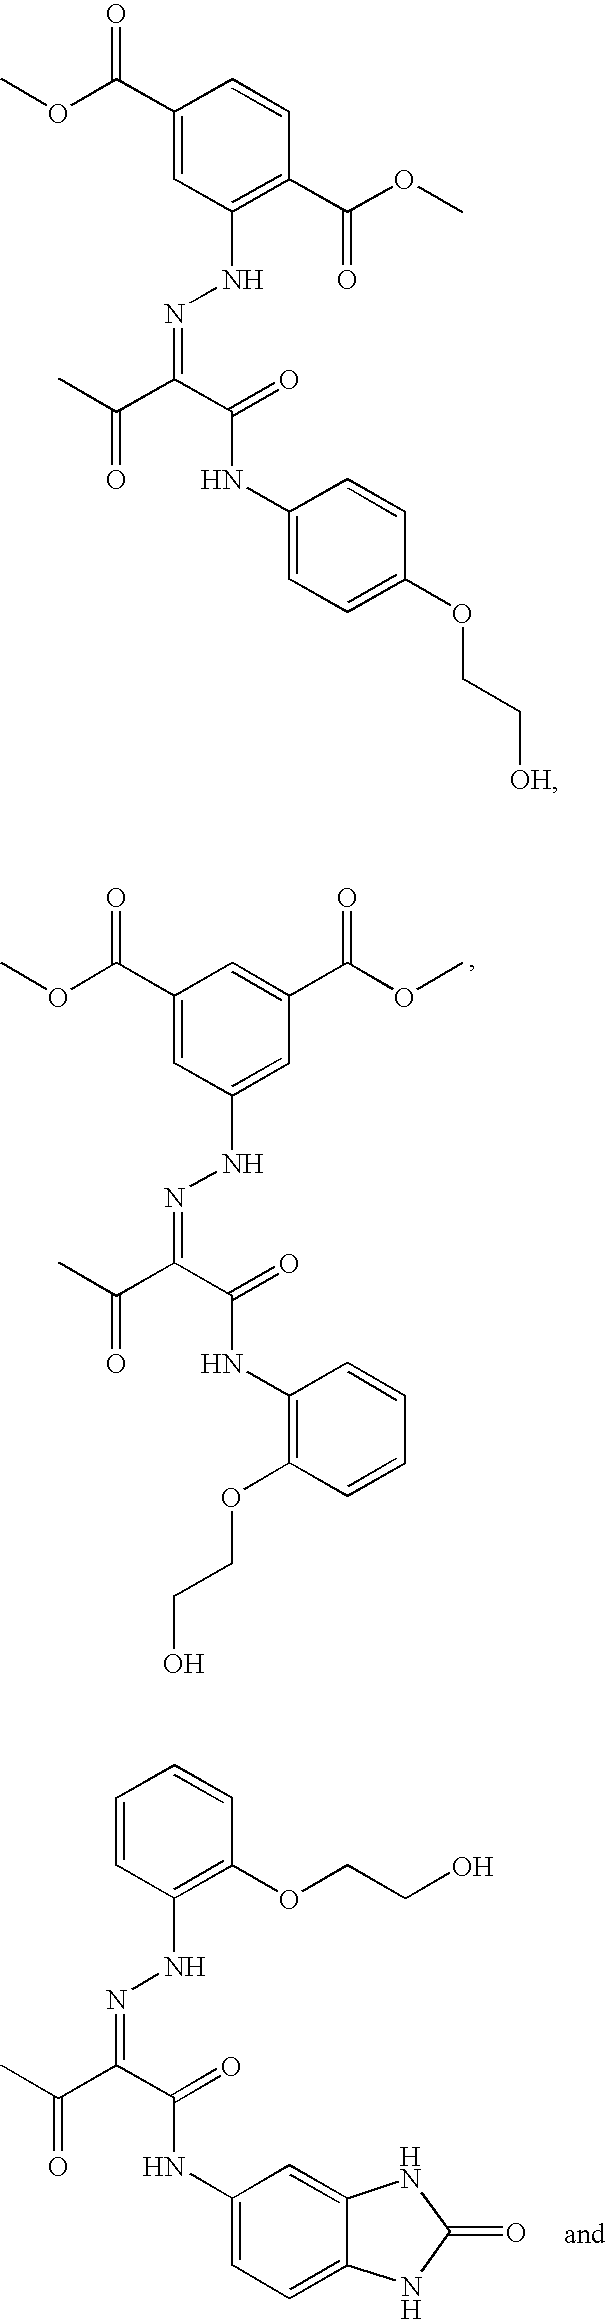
C1(C(OC)=O)=CC(NN=C(C(=O)C)C(=O)NC2=C(OCCO)C=CC=C2)=CC(C(OC)=O)=C1.C1=CC(NN=C(C(=O)C)C(=O)NC2=CC=C3C(=C2)NC(=O)N3)=C(OCCO)C=C1.C1(C(OC)=O)=CC(NN=C(C(=O)C)C(=O)NC2=CC=C(OCC[OH])C=C2)=C(C(OC)=O)C=C1
